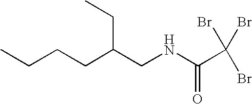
CCCCC(CC)CNC(C(Br)(Br)Br)=O
